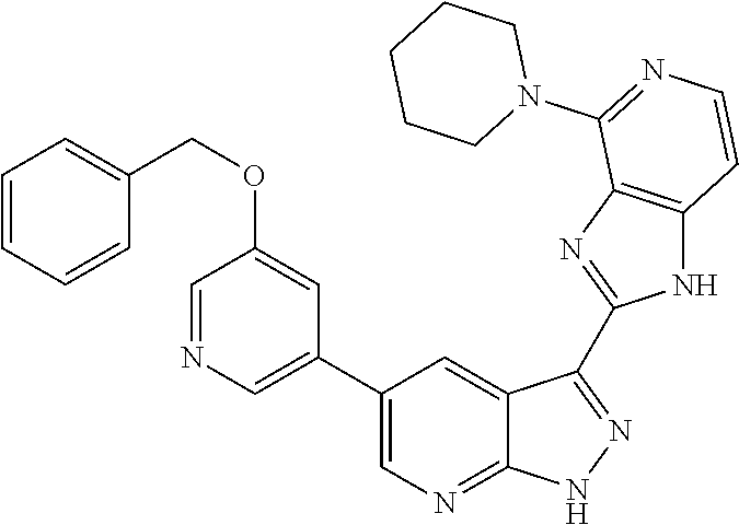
C1=NC=C(C2=CN=C3C(=C2)C(C2=NC4=C(N2)C=CN=C4N2CCCCC2)=N[N H]3)C=C1OCC1=CC=CC=C1
